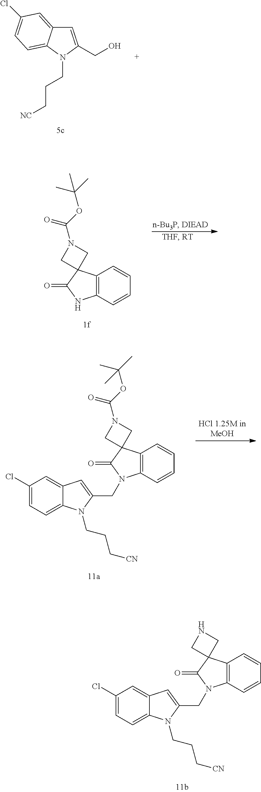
C12=C(C=CC=C1)NC(=O)C21CN(C(=O)OC(C)(C)C)C1.C12=C(C=CC=C1)N(CC1=CC3=CC(Cl)=CC=C3N1CCC[CN])C(=O)C21CN(C(=O)OC(C)(C)C)C1.C12=C(C=CC=C1)N(CC1=CC3=CC(Cl)=CC=C3N1CCC[CN])C(=O)C21CNC1.C1=C(CO)N(CCC[NC])C2=CC=C(Cl)C=C12
